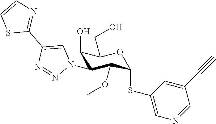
C1(O)C(N2C=C(C3=NC=CS3)N=N2)C(OC)C(SC2=CN=CC(C#C)=C2)OC1CO
